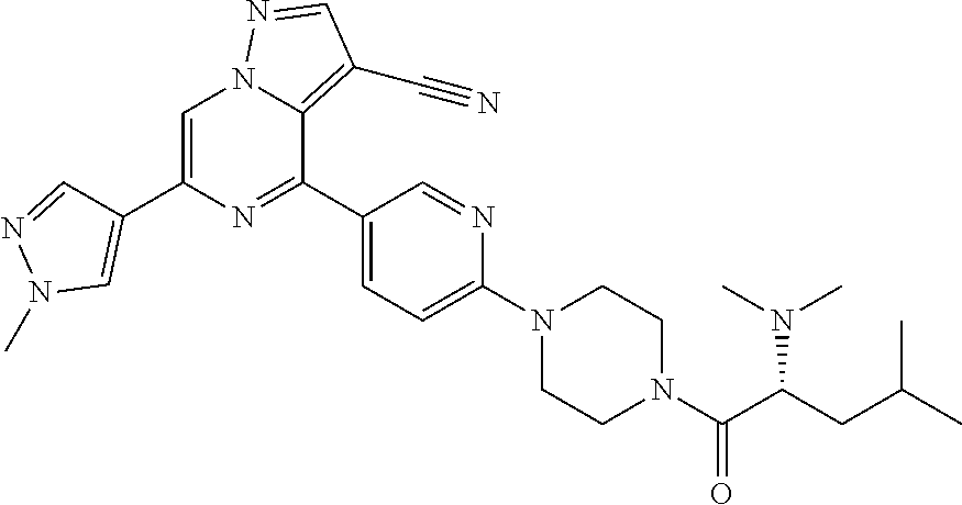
C(C(C(N1CCN(C2=CC=C(C3=NC(C4=CN(C)N=C4)=CN4C3=C(C#N)C=N4)C=N2)CC1)=O)N(C)C)C(C)C
